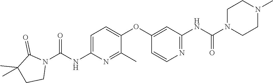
C1=C(NC(N2C(=O)C(C)(C)CC2)=O)N=C(C)C(OC2=CC(NC(N3CCN(C)CC3)=O)=NC=C2)=C1
